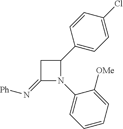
C1(=N[Ph])N(C2=CC=CC=C2[OMe])C(C2=CC=C(Cl)C=C2)C1
